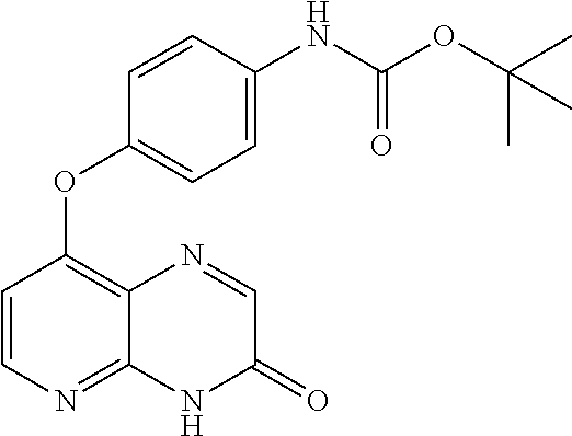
C1=CC(OC2=C3C(=NC=C2)NC(=O)C=N3)=CC=C1NC(OC(C)(C)C)=O
